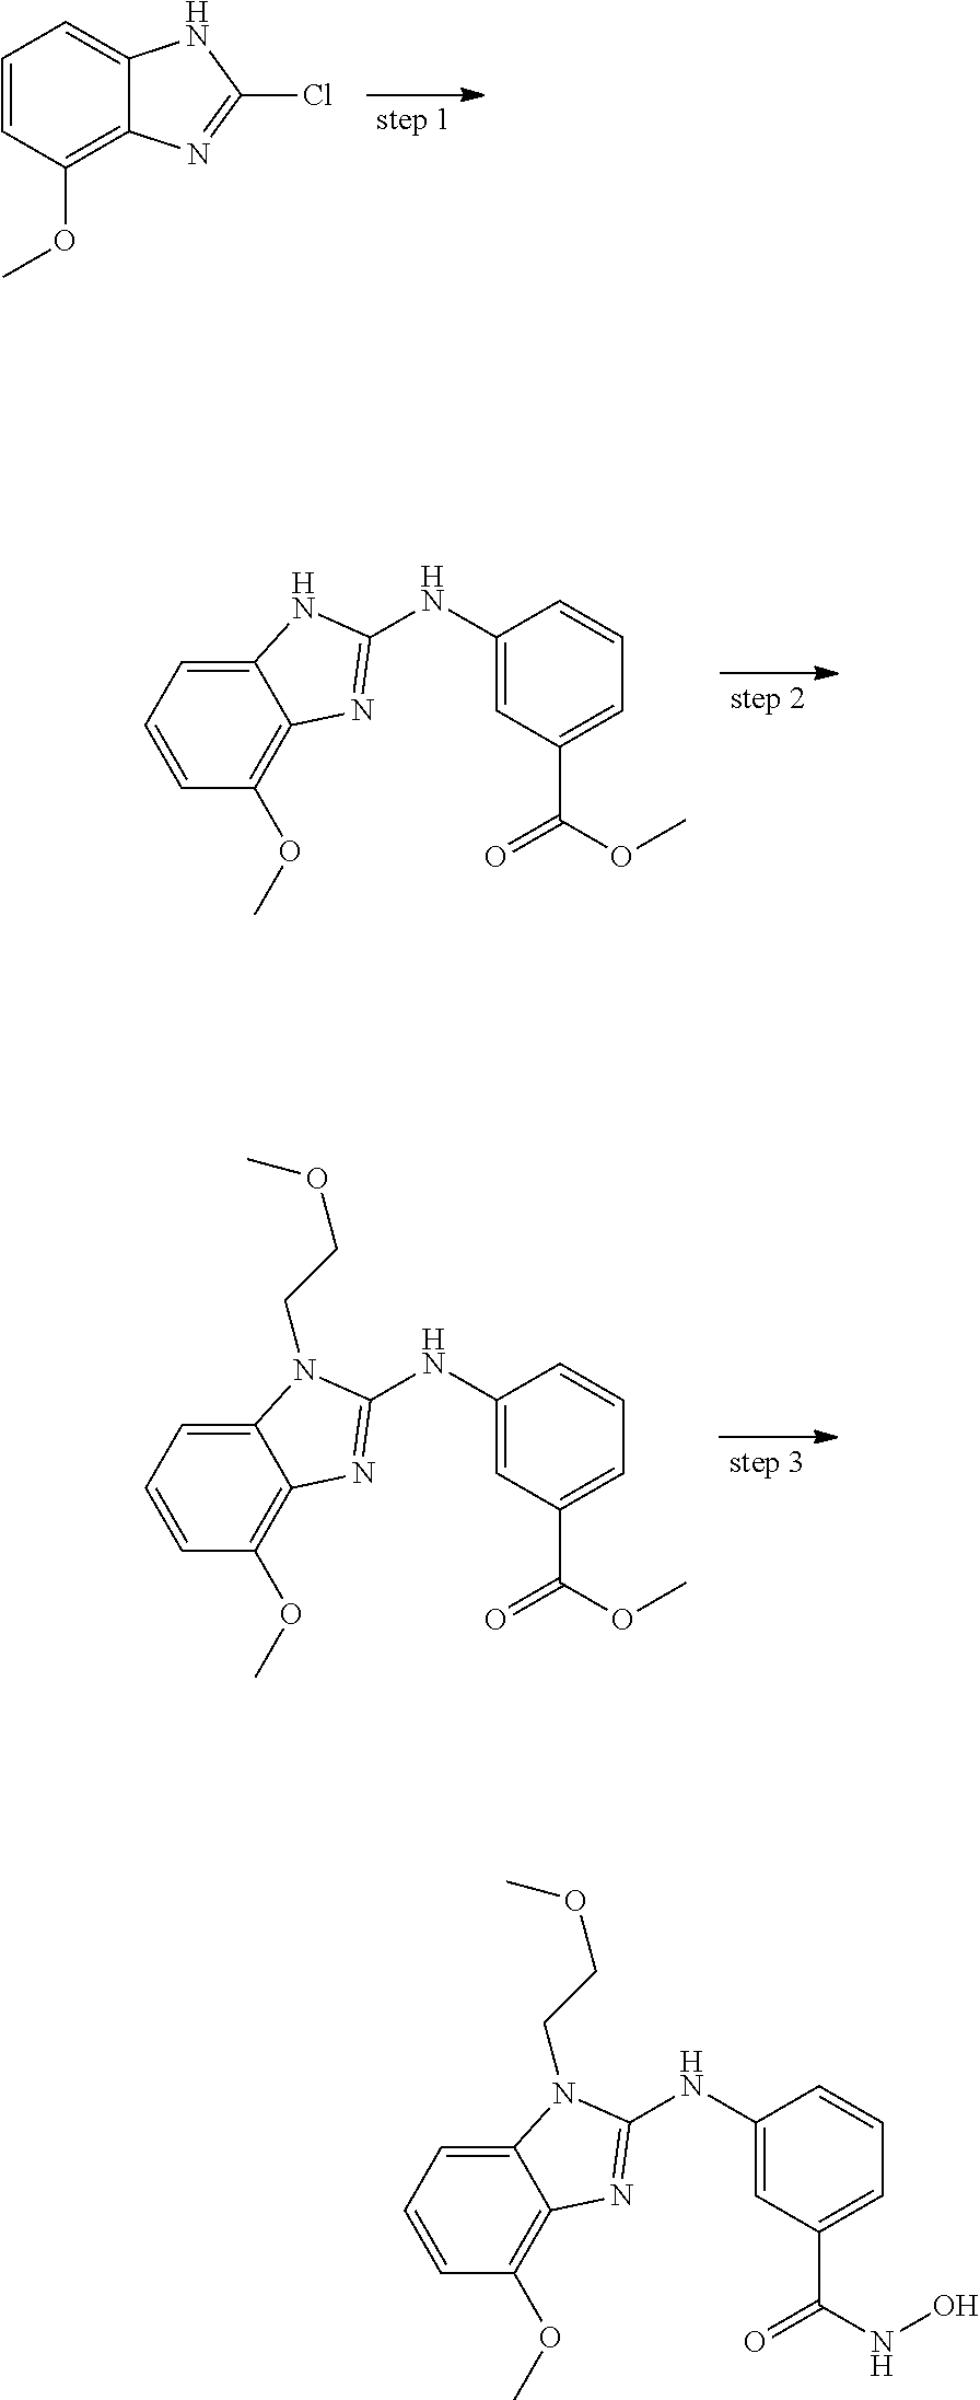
C1=CC(OC)=C2C(=C1)NC(Cl)=N2.C1=CC=C2C(=C1OC)N=C(NC1=CC(C(=O)OC)=CC=C1)N2.C1=CC=C2C(=C1OC)N=C(NC1=CC(C(=O)OC)=CC=C1)N2CCOC.C1=CC=C2C(=C1OC)N=C(NC1=CC(C(=O)NO)=CC=C1)N2CCOC
